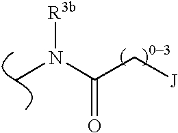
[R3b]N(C(C[J])=O)C
